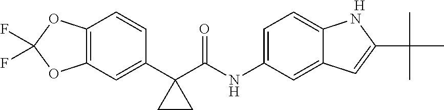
C12=C(C=C(C3(C(NC4=CC=C5C(=C4)C=C(C(C)(C)C)N5)=O)CC3)C=C1)OC(F)(F)O2.[H]
